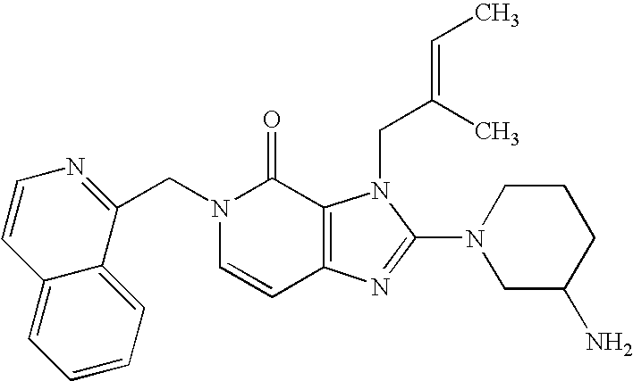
C(N1C=CC2=C(C1=O)N(CC(C)=CC)C(N1CC(N)CCC1)=N2)C1=NC=CC2=CC=CC=C12
